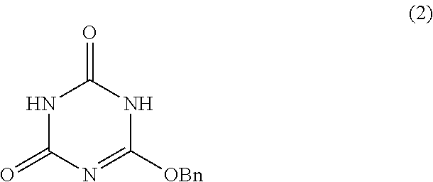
N1C(=O)N=C([OBn])NC1=O
